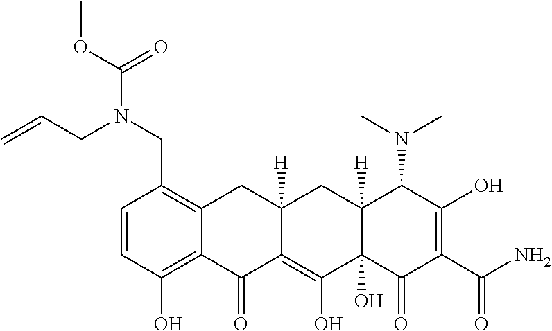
C1=CC(O)=C2C(=C1CN(CC=C)C(OC)=O)CC1([H])C(=C(O)C3(O)C([H])(C1)C(N(C)C)C(O)=C(C(N)=O)C3=O)C2=O
